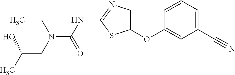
C1=CC=C(C#N)C=C1OC1=CN=C(NC(=O)N(CC(C)O)CC)S1
